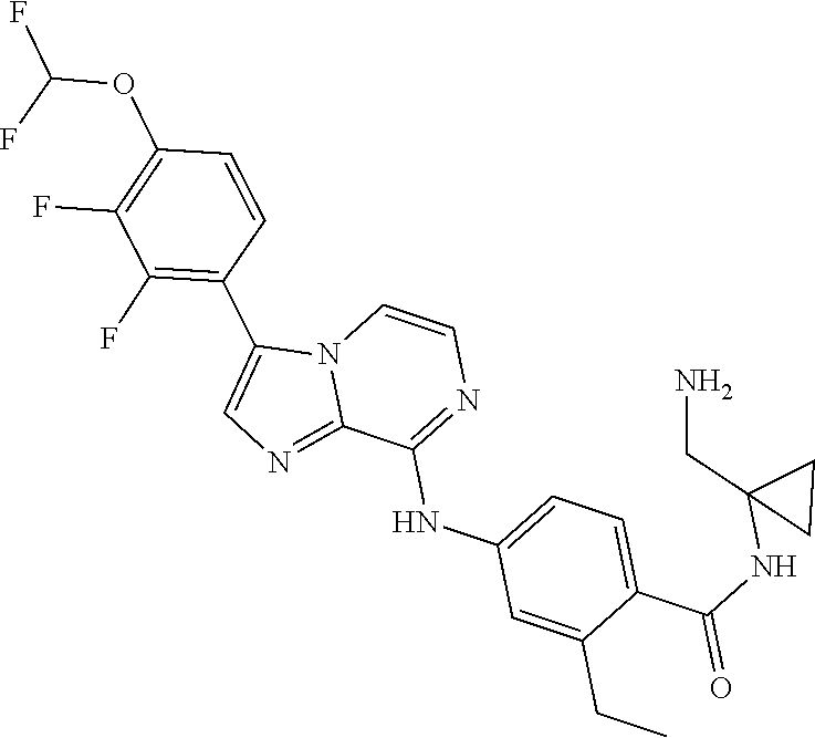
NCC1(NC(=O)C2=CC=C(NC3=NC=CN4C3=NC=C4C3=C(F)C(F)=C(OC(F)F)C=C3)C=C2CC)CC1
